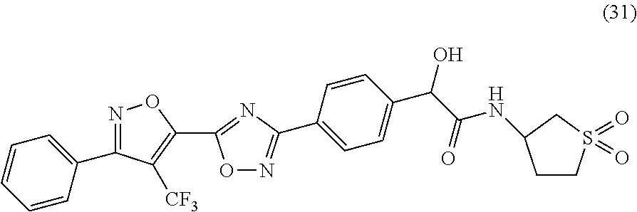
C1=CC=CC(C2=NOC(C3=NC(C4=CC=C(C(O)C(NC5CCS(=O)(=O)C5)=O)C=C4)=NO3)=C2[CF3])=C1
